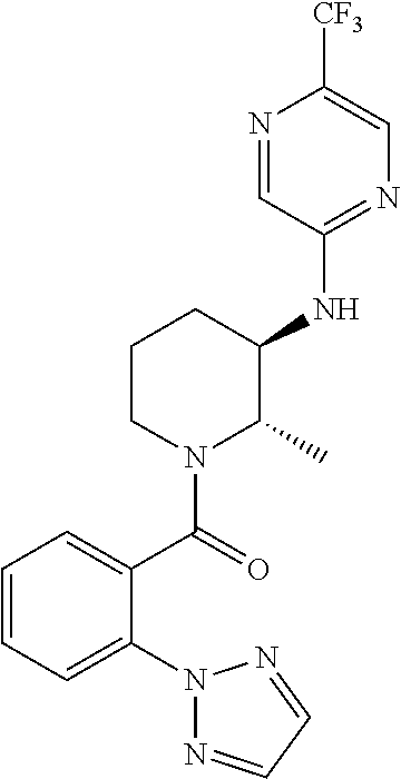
N1(C2=CC=CC=C2C(N2C(C)C(NC3=NC=C([CF3])N=C3)CCC2)=O)N=CC=N1
